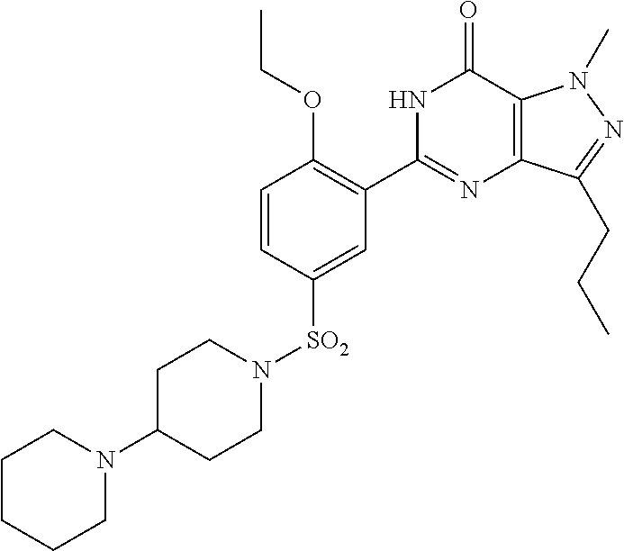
C1=CC([SO2]N2CCC(N3CCCCC3)CC2)=CC(C2=NC3=C(C(=O)N2)N(C)N=C3CCC)=C1OCC
